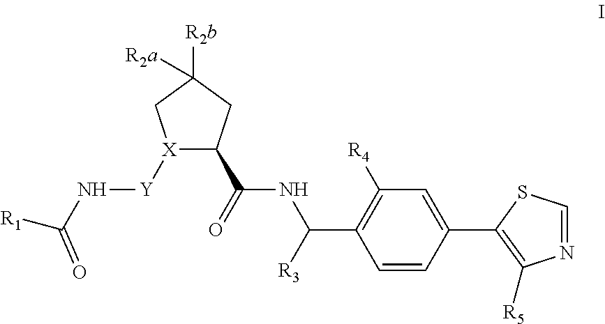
[X]1([Y]NC([R1])=O)C(C(=O)NC([R3])C2=C([R4])C=C(C3=C([R5])N=CS3)C=C2)CC([R2b])([R2a])C1
